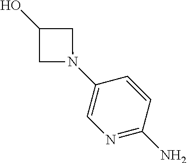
N1=C(N)C=CC(N2CC(O)C2)=C1
